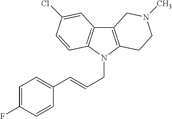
C12=C(N(CC=CC3=CC=C(F)C=C3)C3=C1C=C(Cl)C=C3)CCN(C)C2
